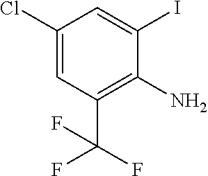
C1(Cl)=CC(C(F)(F)F)=C(N)C(I)=C1
